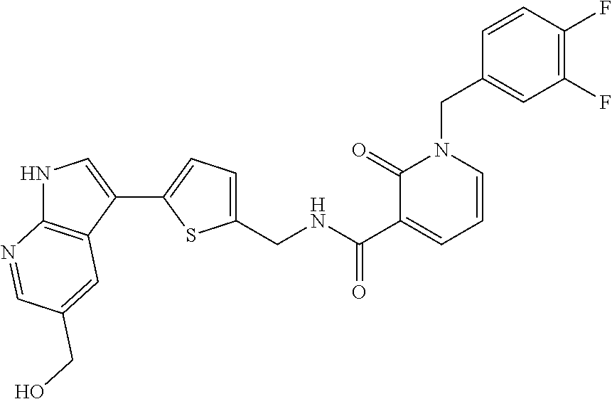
C1=CC(F)=C(F)C=C1CN1C(=O)C(C(=O)NCC2=CC=C(C3=CNC4=C3C=C(CO)C=N4)S2)=CC=C1
